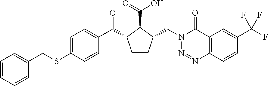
C(SC1=CC=C(C(=O)C2CCC(CN3N=NC4=C(C3=O)C=C(C(F)(F)F)C=C4)C2C(=O)O)C=C1)C1=CC=CC=C1
